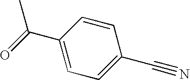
CC(C1=CC=C(C#N)C=C1)=O
